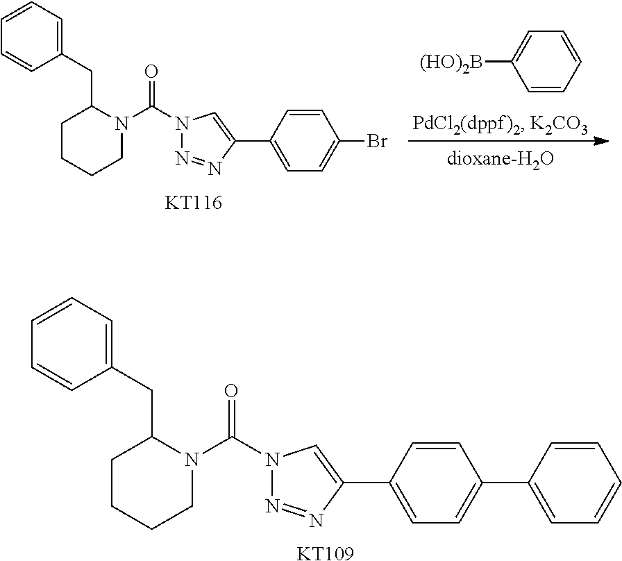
[(HO)2B]C1=CC=CC=C1.[KT116].N1=NC(C2=CC=C(Br)C=C2)=CN1C(N1CCCCC1CC1=CC=CC=C1)=O.[KT109].N1=NC(C2=CC=C(C3=CC=CC=C3)C=C2)=CN1C(N1CCCCC1CC1=CC=CC=C1)=O
